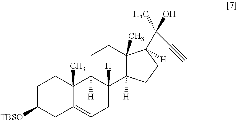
C1C([TBSO])CC2=CCC3([H])C([H])(C2(C)C1)CCC1(C)C3([H])CCC1(C(C#C)(C)O)[H]
